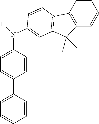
C1=CC=C(C2=CC=C(N(C3=CC4=C(C=C3)C3=C(C4(C)C)C=CC=C3)[H])C=C2)C=C1
